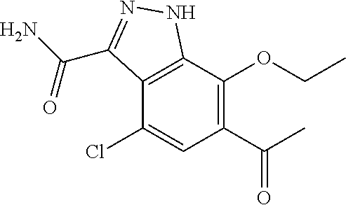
C12=C(C(OCC)=C(C(C)=O)C=C1Cl)NN=C2C(N)=O
